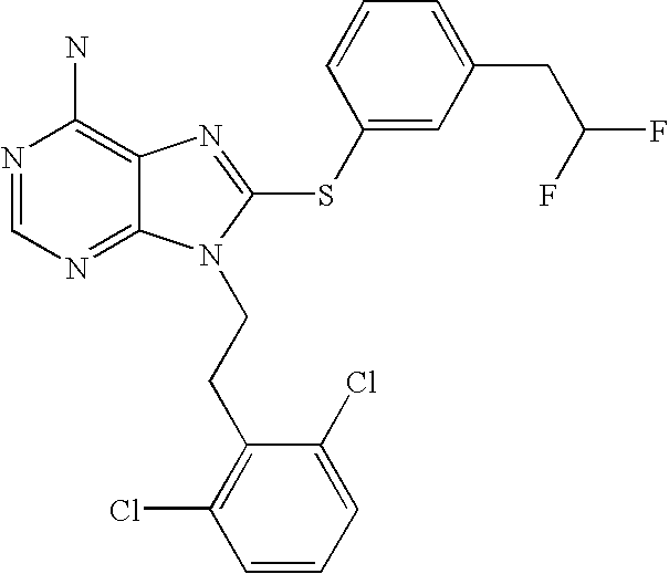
N1=CN=C2C(=C1N)N=C(SC1=CC(CC(F)F)=CC=C1)N2CCC1=C(Cl)C=CC=C1Cl
